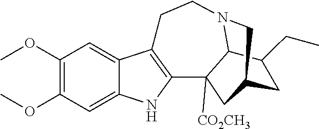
C1(OC)=C(OC)C=C2C(=C1)C1=C(N2)C2([CO2CH3])C3N(CC1)CC(C2)CC3CC
